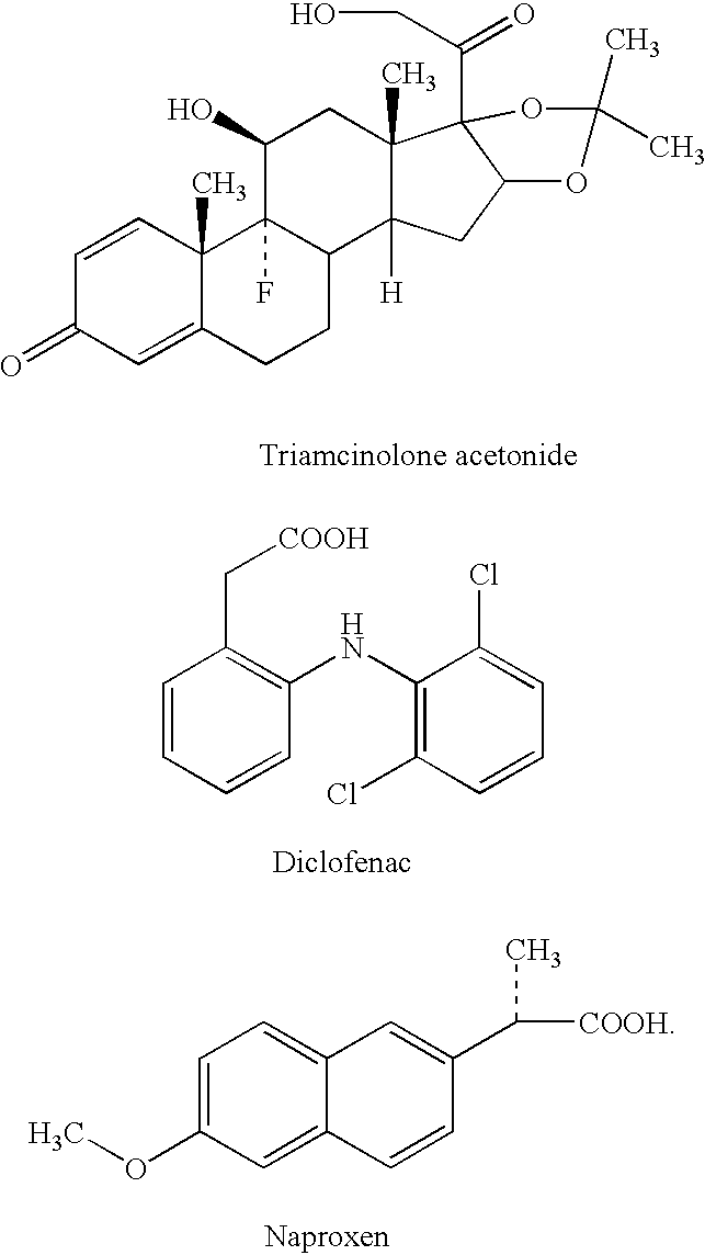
C1=CC2(C)C(=CC1=O)CCC1C2(F)C(O)CC2(C)C1([H])CC1C2(C(=O)CO)OC(C)(C)O1.C1(NC2=C(Cl)C=CC=C2Cl)=C(C[COOH])C=CC=C1.C1=C(OC)C=C2C(=C1)C=C(C([COOH])C)C=C2
